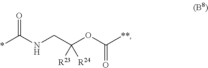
*C(NCC(OC([**])=O)([R23])[R24])=O
